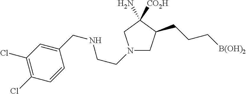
C1N(CCNCC2=CC(Cl)=C(Cl)C=C2)CC(N)([CO2H])C1CCC[B(OH)2]
